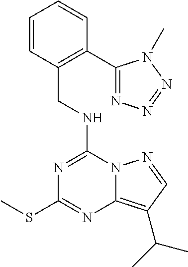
C1=CC(CNC2=NC(SC)=NC3=C(C(C)C)C=NN23)=C(C2=NN=NN2C)C=C1
